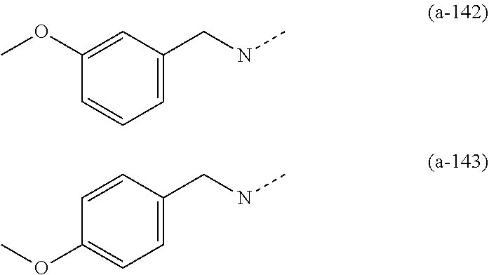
C1(CNC)=CC=CC(OC)=C1.C1(CNC)=CC=C(OC)C=C1
